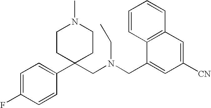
C1(C2(CN(CC3=CC([CN])=CC4=C3C=CC=C4)CC)CCN(C)CC2)=CC=C(F)C=C1
